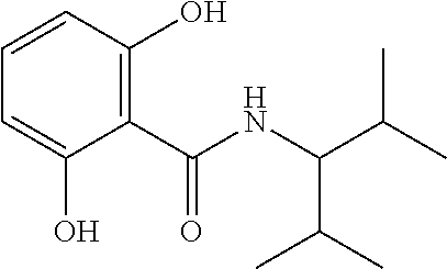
C1=CC(O)=C(C(NC(C(C)C)C(C)C)=O)C(O)=C1
